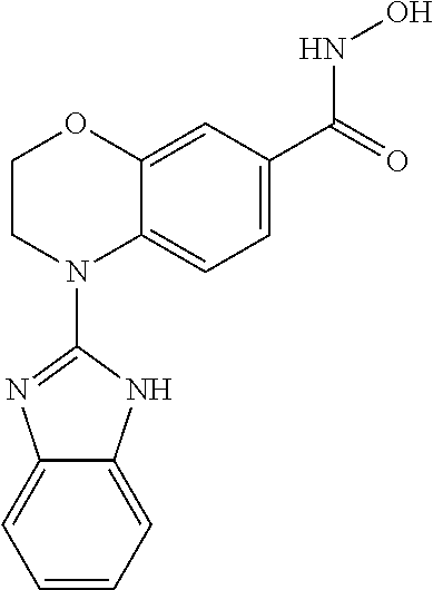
C1CN(C2=NC3=CC=CC=C3N2)C2=CC=C(C(=O)NO)C=C2O1
